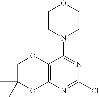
C12=C(N=C(Cl)N=C1N1CCOCC1)OC(C)(C)CO2
